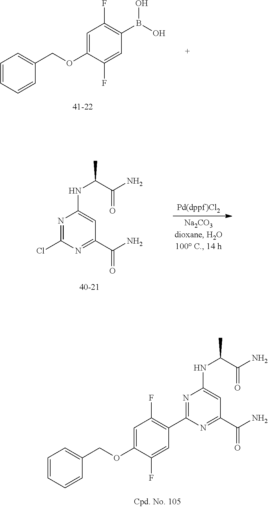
N1=C(C2=C(F)C=C(OCC3=CC=CC=C3)C(F)=C2)N=C(C(=O)N)C=C1NC(C(=O)N)C.C1=CC=CC(COC2=CC(F)=C(B(O)O)C=C2F)=C1.N1=C(Cl)N=C(C(=O)N)C=C1NC(C(=O)N)C
